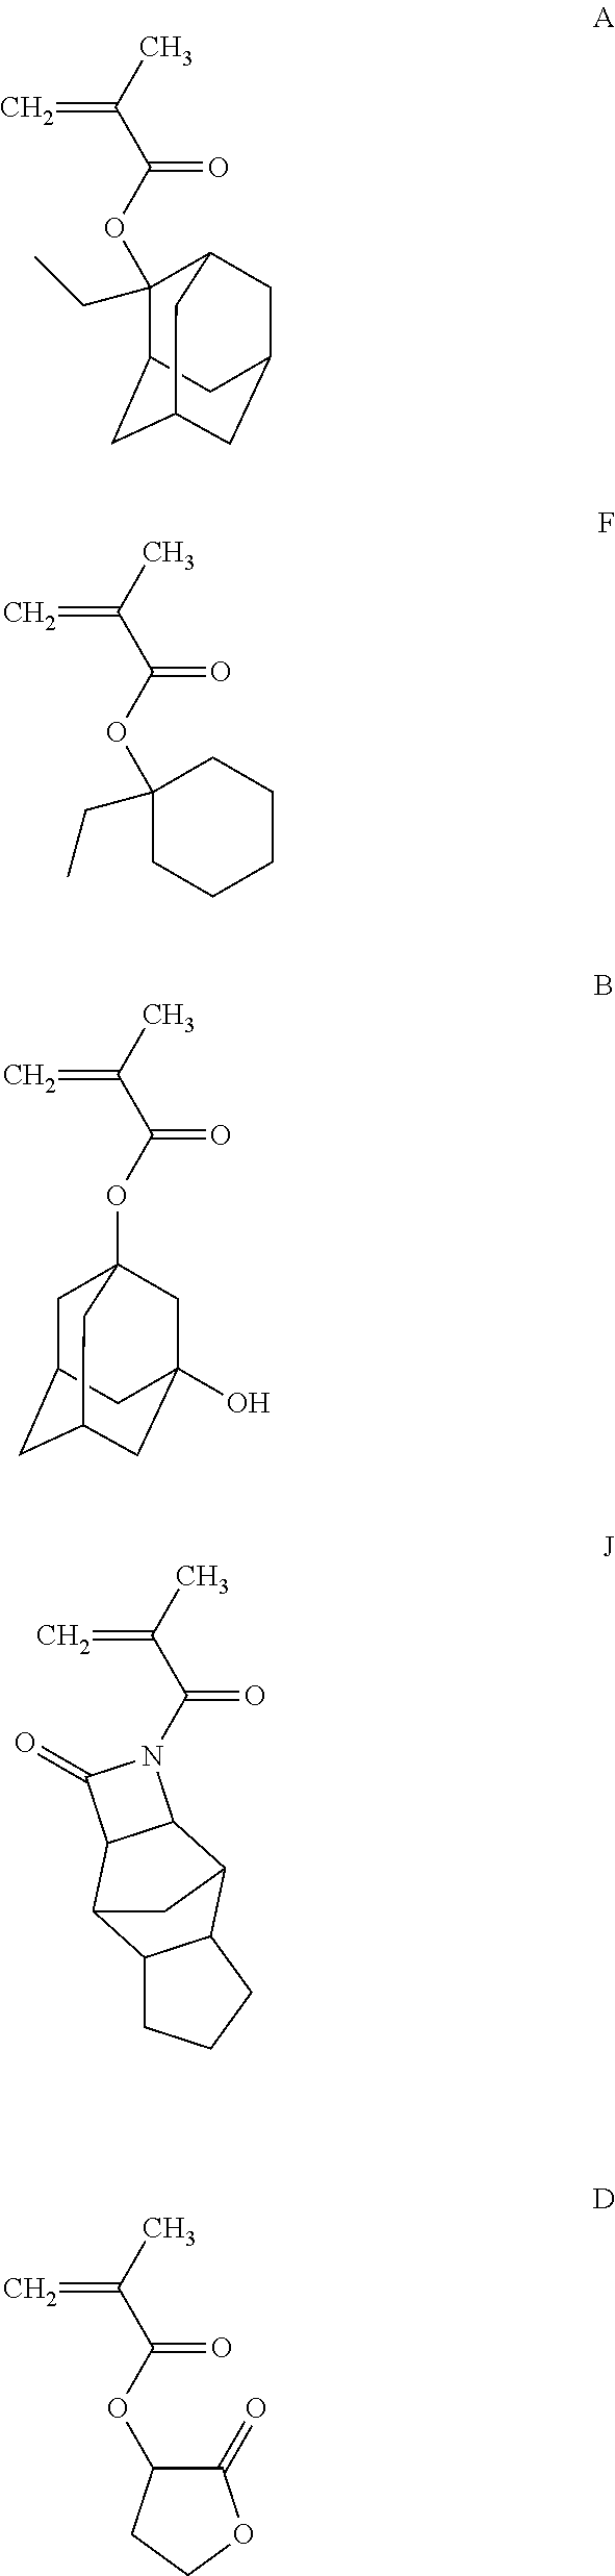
C1(CC)(OC(=O)C(=C)C)C2CC3CC(CC1C3)C2.C(=O)(C(=C)C)N1C2C(C1=O)C1C3C(C2C1)CCC3.C1CCCCC1(OC(=O)C(=C)C)CC.C1C2CC3CC(O)(CC1(OC(=O)C(=C)C)C3)C2.C1(OC(=O)C(=C)C)C(=O)OCC1
